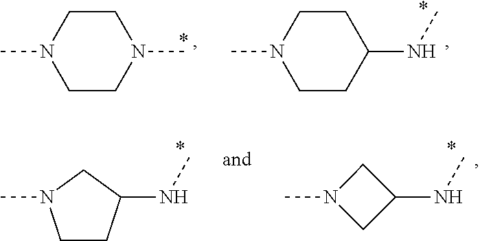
C1CN(C)CCN1C.C1CN(C)CCC1NC.*.N1(C)CC(NC)C1.C1CC(NC)CN1C
